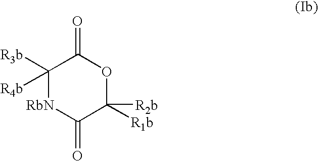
C1([R3b])([R4b])[RbN]C(=O)C([R1b])([R2b])OC1=O
